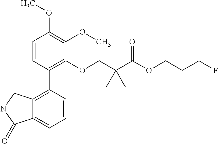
C1=CC(C2=C3C(=CC=C2)C(=O)NC3)=C(OCC2(C(OCCCF)=O)CC2)C(OC)=C1OC
